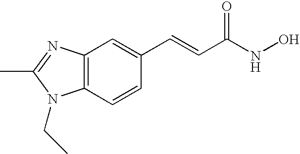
C1(C)=NC2=C(C=CC(C=CC(NO)=O)=C2)N1CC
